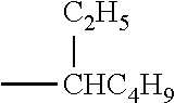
[C2H5][CHC4H9]C
